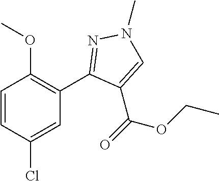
C1=CC(Cl)=CC(C2=NN(C)C=C2C(=O)OCC)=C1OC
